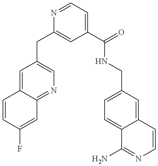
C1=CC(F)=CC2=NC=C(CC3=CC(C(=O)NCC4=CC=C5C(=C4)C=CN=C5N)=CC=N3)C=C12
